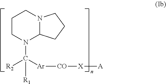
C1CN(C([Ar][CO][X][A])([R2])[R1])C2N(C1)CCC2
